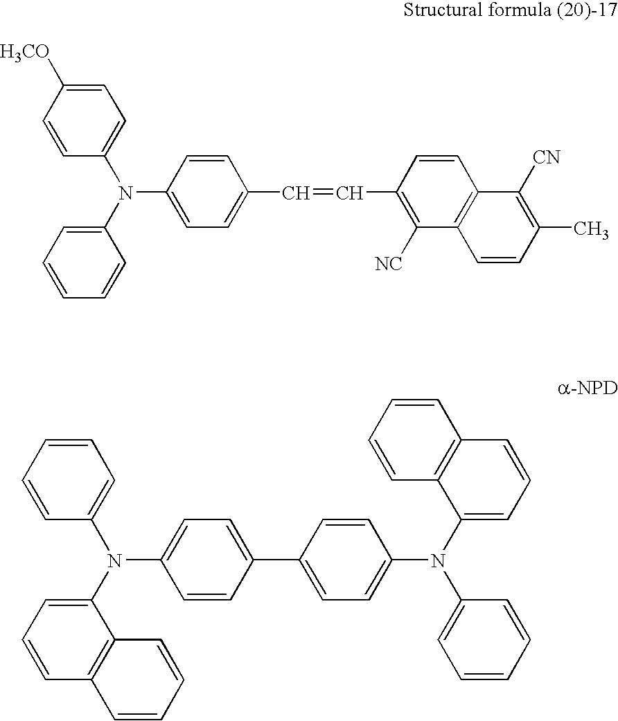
C1=CC(N(C2=CC=C([H3CO])C=C2)C2=CC=CC=C2)=CC=C1C=CC1=C([NC])C2=C(C=C1)C([CN])=C(C)C=C2.C1=CC(C2=CC=C(N(C3=CC=CC4=C3C=CC=C4)C3=CC=CC=C3)C=C2)=CC=C1N(C1=CC=CC2=C1C=CC=C2)C1=CC=CC=C1
